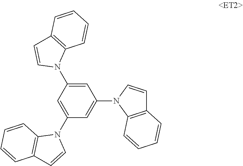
C1=C(N2C3=C(C=C2)C=CC=C3)C=C(N2C3=C(C=C2)C=CC=C3)C=C1N1C2=C(C=C1)C=CC=C2
